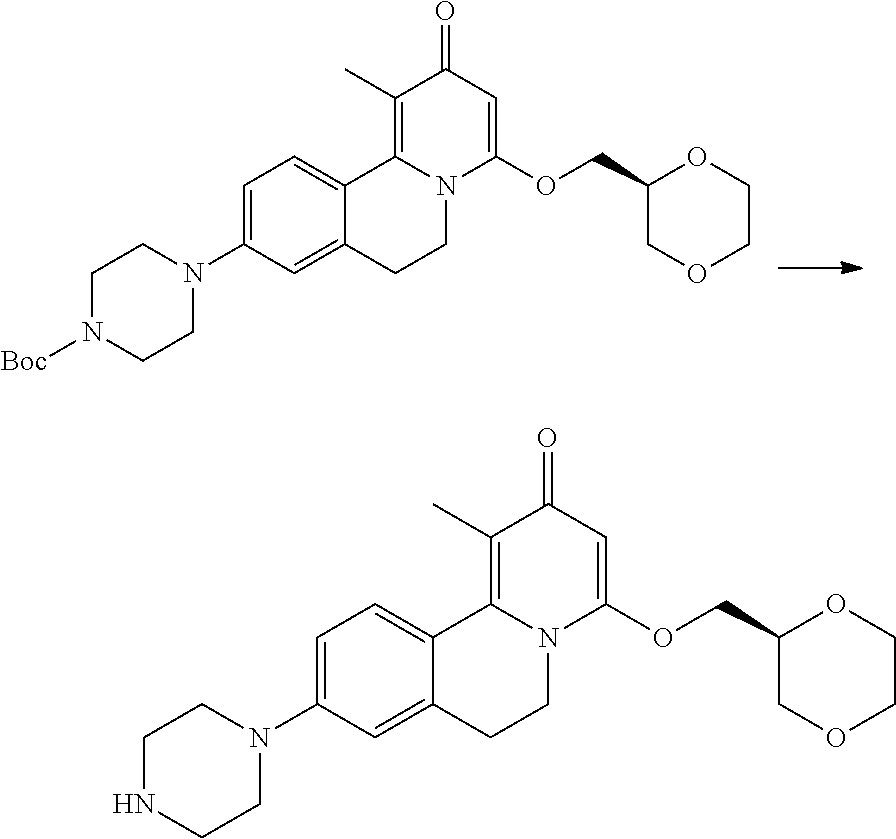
C1=C(N2CCN([Boc])CC2)C=C2C(=C1)C1=C(C)C(=O)C=C(OCC3COCCO3)N1CC2.C1=C(N2CCNCC2)C=C2C(=C1)C1=C(C)C(=O)C=C(OCC3COCCO3)N1CC2
